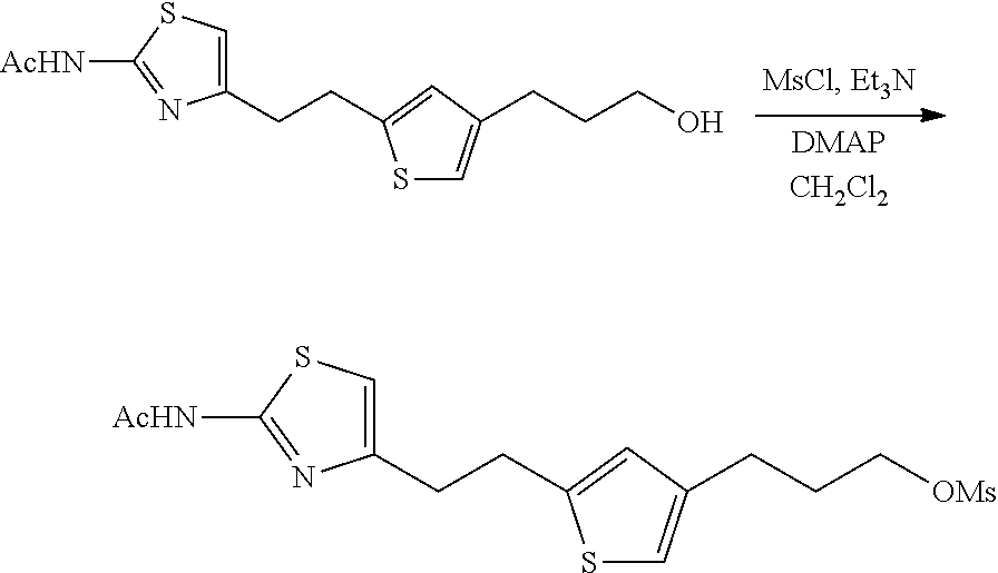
C1(CCC2=CC(CCCO)=CS2)=CSC([AcHN])=N1.C1(CCC2=CC(CCC[OMs])=CS2)=CSC([AcHN])=N1
